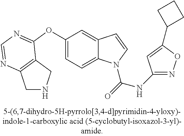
C1(OC2=NC=NC3=C2CNC3)=CC=C2C(=C1)C=CN2C(=O)NC1=NOC(C2CCC2)=C1
